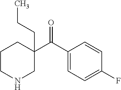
C1(C(C2=CC=C(F)C=C2)=O)(CCC)CCCNC1
